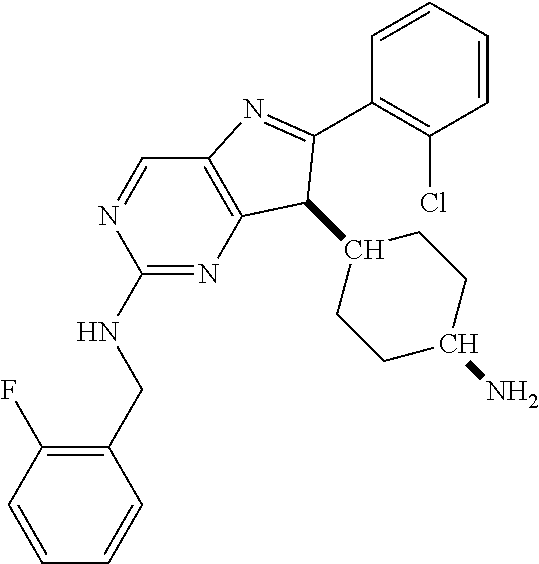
C1(CNC2=NC3=C(C=N2)N=C(C2=C(Cl)C=CC=C2)C3C2CCC(N)CC2)=C(F)C=CC=C1
